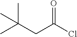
C(C(=O)Cl)C(C)(C)C
